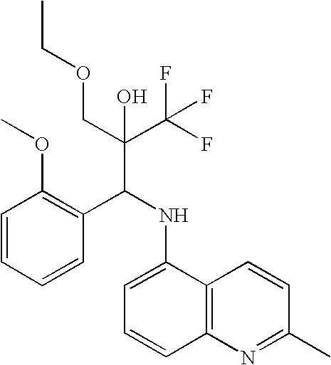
C1=CC=CC(C(NC2=CC=CC3=C2C=CC(C)=N3)C(C(F)(F)F)(COCC)O)=C1OC
